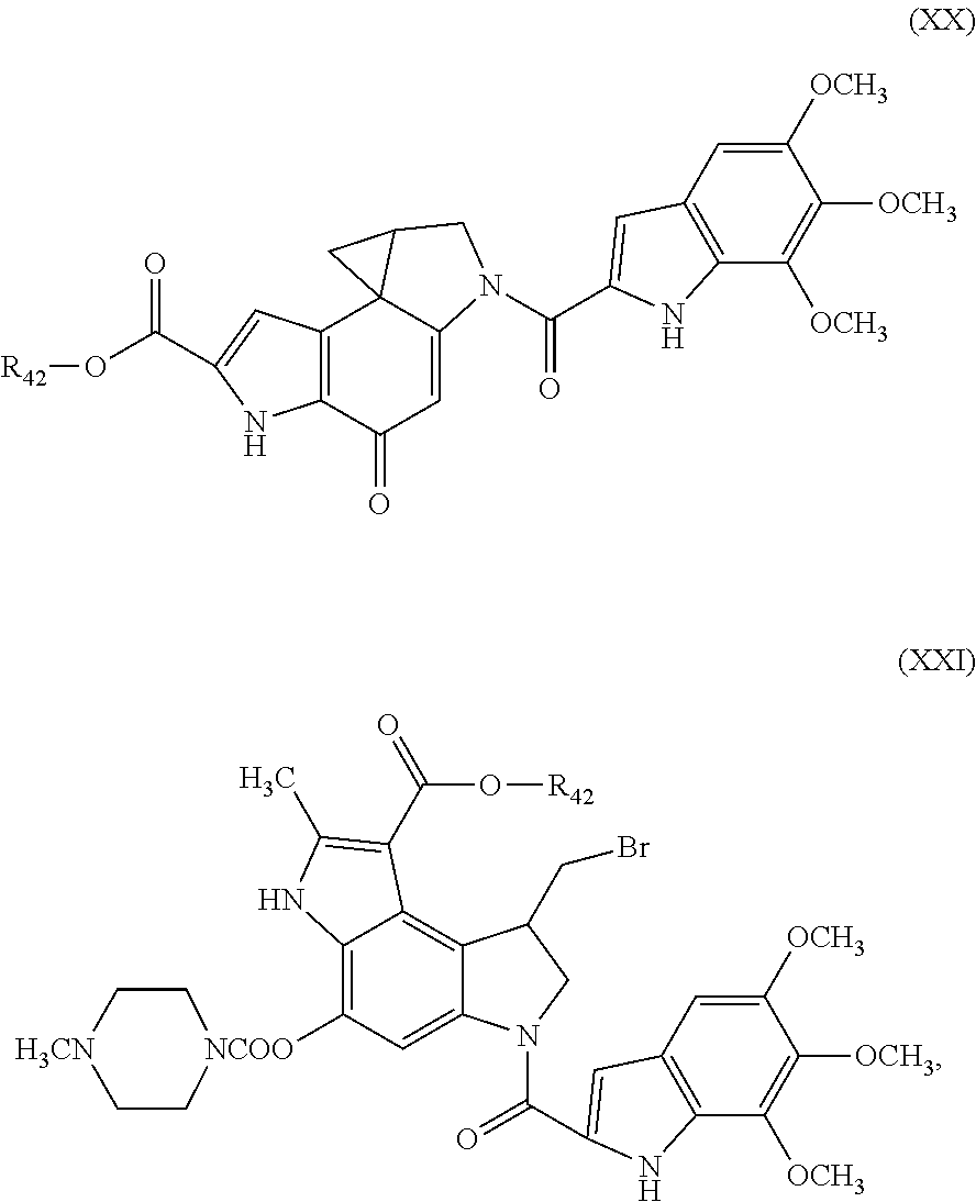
C12=C(C(=O)C=C3C14C(CN3C(C1=CC3=C(C([OCH3])=C([OCH3])C([OCH3])=C3)N1)=O)C4)NC(C(O[R42])=O)=C2.C12=C([NCOO]3CC[H3CN]CC3)C=C3C(=C1C(C(=O)O[R42])=C(C)N2)C(CBr)CN3C(=O)C1=CC2=C(C([OCH3])=C([OCH3])C([OCH3])=C2)N1
